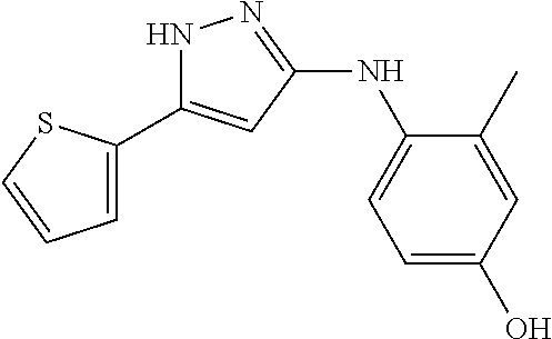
N1C(C2=CC=CS2)=CC(NC2=CC=C(O)C=C2C)=N1
